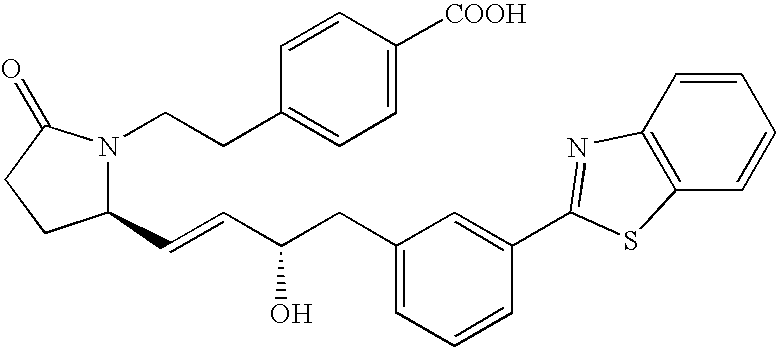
C1(C=CC(O)CC2=CC=CC(C3=NC4=C(C=CC=C4)S3)=C2)N(CCC2=CC=C([COOH])C=C2)C(=O)CC1
